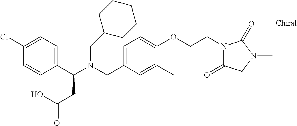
N(CC1=CC=C(OCCN2C(=O)CN(C)C2=O)C(C)=C1)(C(C1=CC=C(Cl)C=C1)CC(=O)O)CC1CCCCC1
